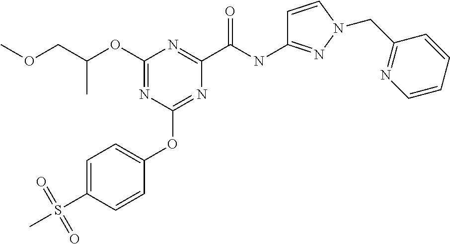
C(C)(COC)OC1=NC(OC2=CC=C(S(C)(=O)=O)C=C2)=NC(C(NC2=NN(CC3=NC=CC=C3)C=C2)=O)=N1
